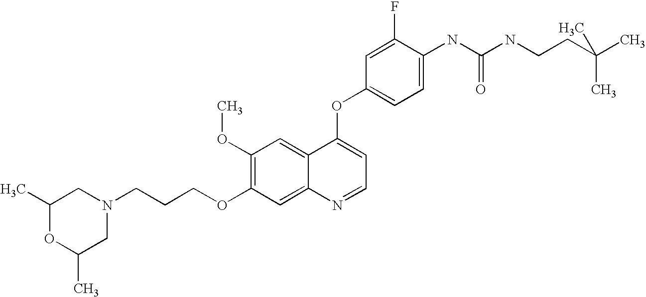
C1(OC)=C(OCCCN2CC(C)OC(C)C2)C=C2C(=C1)C(OC1=CC=C(NC(NCCC(C)(C)C)=O)C(F)=C1)=CC=N2
